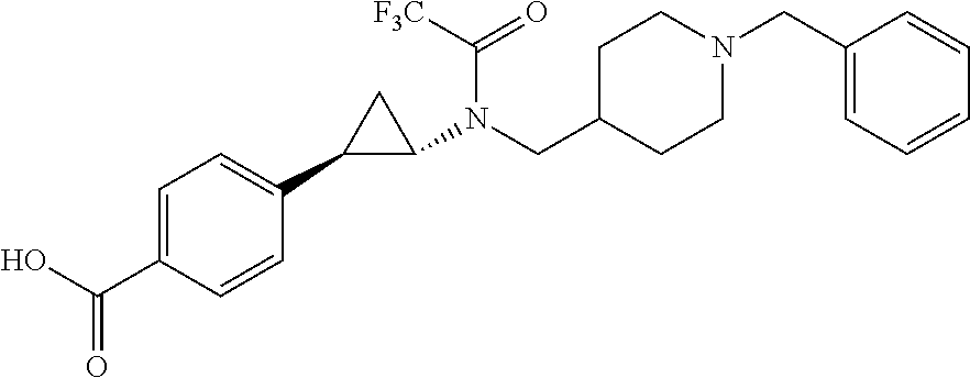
C1=C(C(O)=O)C=CC(C2CC2N(C([F3C])=O)CC2CCN(CC3=CC=CC=C3)CC2)=C1
